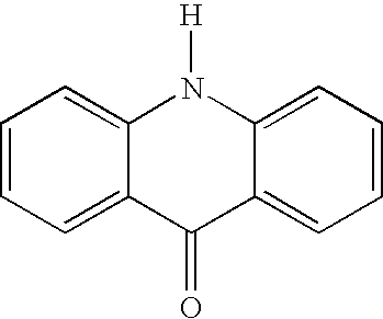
C1=CC=C2C(=C1)N([H])C1=CC=CC=C1C2=O
